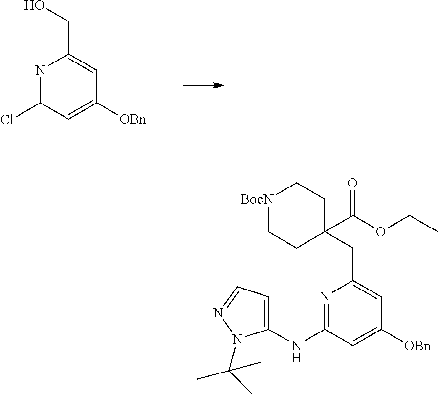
N1=C(NC2=CC=NN2C(C)(C)C)C=C([OBn])C=C1CC1(C(OCC)=O)CC[BocN]CC1.N1=C(Cl)C=C([OBn])C=C1CO
